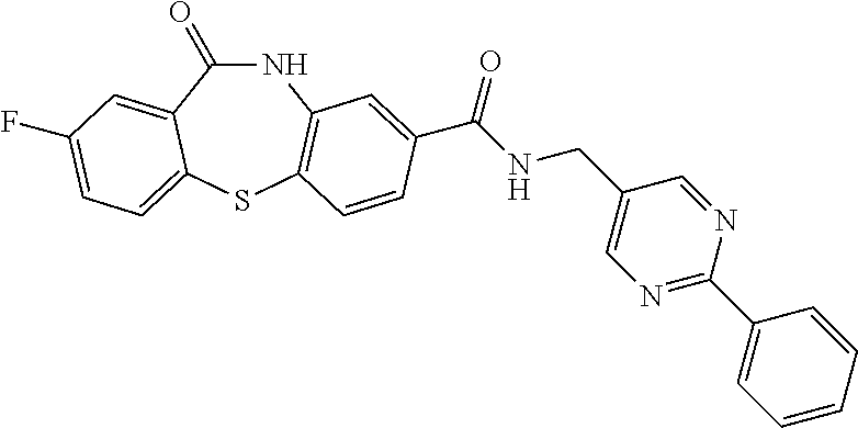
C1(=O)NC2=C(SC3=CC=C(F)C=C13)C=CC(C(NCC1=CN=C(C3=CC=CC=C3)N=C1)=O)=C2
